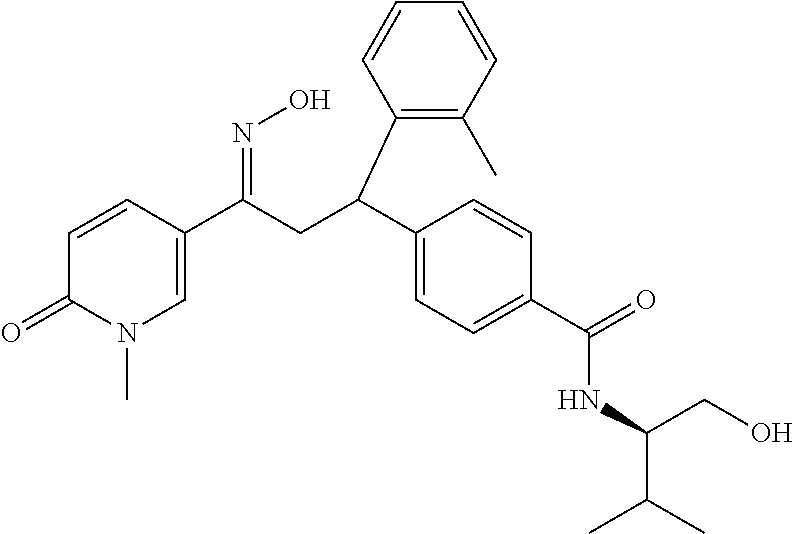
C1=CC(C(CC(C2=CC=C(C(=O)NC(C(C)C)CO)C=C2)C2=C(C)C=CC=C2)=NO)=CN(C)C1=O
